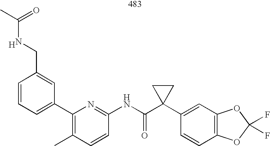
CC(NCC1=CC(C2=C(C)C=CC(NC(C3(C4=CC5=C(C=C4)OC(F)(F)O5)CC3)=O)=N2)=CC=C1)=O.[H]
